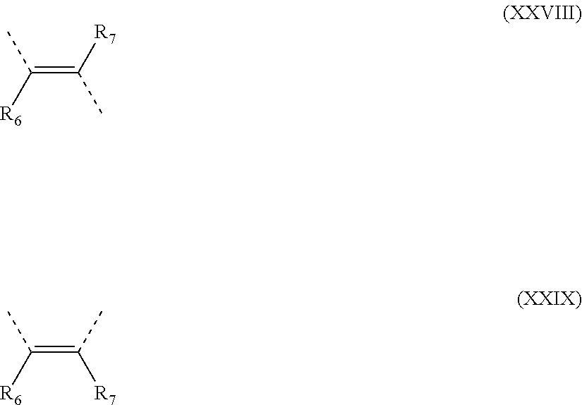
C(=C([R7])C)([R6])C.C(=C(C)[R7])([R6])C
